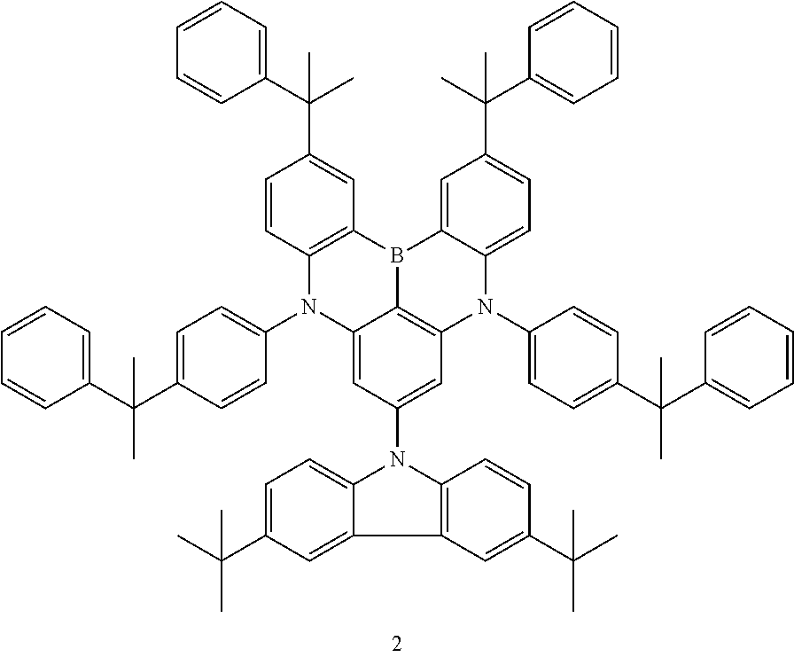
C12=CC(C(C)(C)C3=CC=CC=C3)=CC=C1N(C1=CC=C(C(C)(C)C3=CC=CC=C3)C=C1)C1=C3C(=CC(N4C5=CC=C(C(C)(C)C)C=C5C5=C4C=CC(C(C)(C)C)=C5)=C1)N(C1=CC=C(C(C4=CC=CC=C4)(C)C)C=C1)C1=C(C=C(C(C4=CC=CC=C4)(C)C)C=C1)B23
